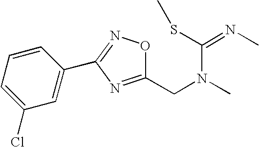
C1(CN(C(SC)=NC)C)=NC(C2=CC(Cl)=CC=C2)=NO1
